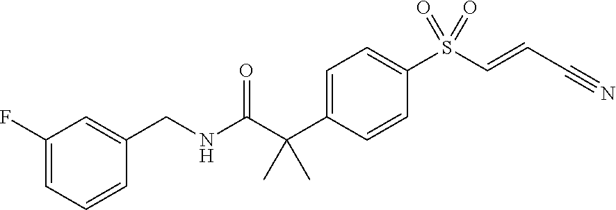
C(NC(C(C1=CC=C(S(C=CC#N)(=O)=O)C=C1)(C)C)=O)C1=CC(F)=CC=C1
